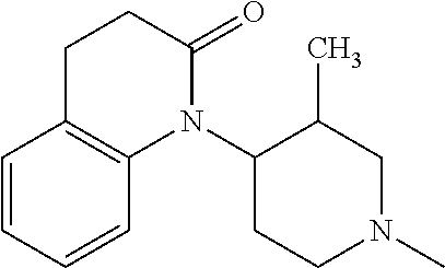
C1(N2C(=O)CCC3=C2C=CC=C3)CCN(C)CC1C
